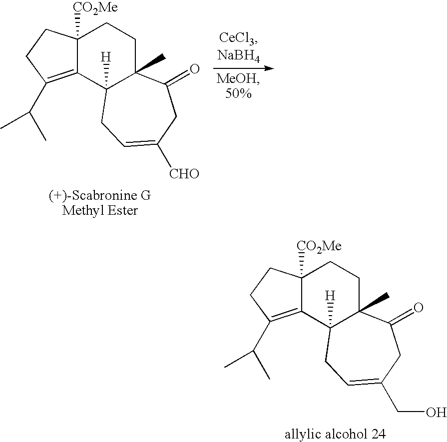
C12([CO2Me])C(=C(C(C)C)CC1)C1([H])C(C)(CC2)C(=O)CC([CHO])=CC1.C12([CO2Me])C(=C(C(C)C)CC1)C1([H])C(C)(CC2)C(=O)CC(CO)=CC1
